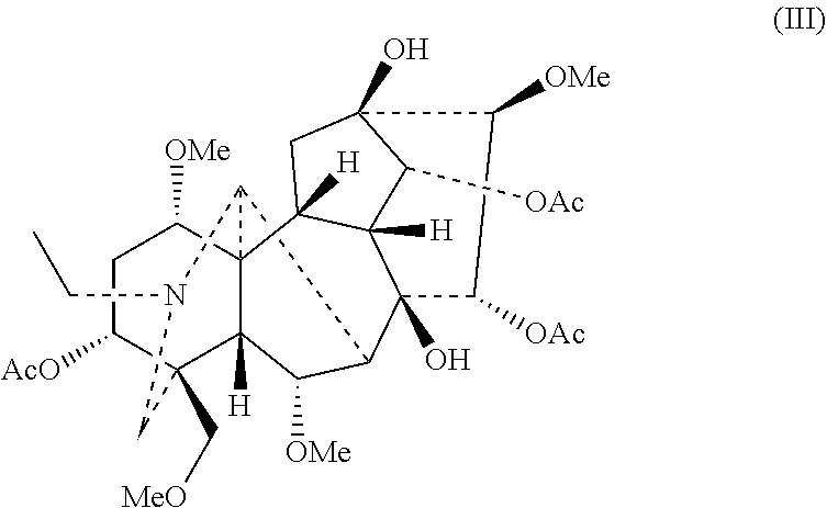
C12C3C4(C([H])(C(C[MeO])(C([AcO])CC4[OMe])CN3CC)C1[OMe])C1([H])C3([H])C2(O)C([OAc])C([OMe])C(O)(C3[OAc])C1
